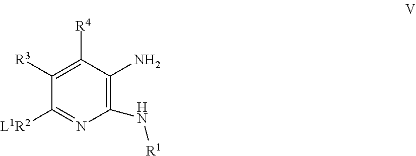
C1([R3])=C([R4])C(N)=C(N[R1])N=C1[L1R2]
